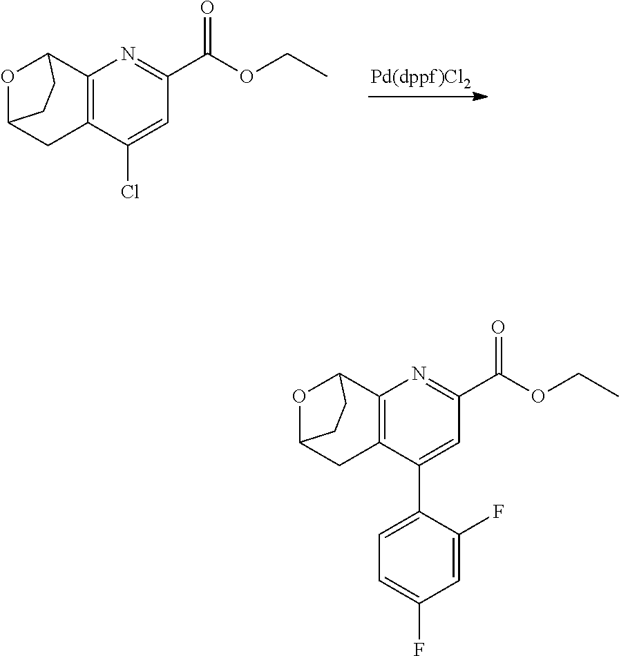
O1C2CC3=C(C1CC2)N=C(C(OCC)=O)C=C3Cl.O1C2CC3=C(C1CC2)N=C(C(OCC)=O)C=C3C1=CC=C(F)C=C1F
